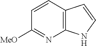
C12=C(C=CC([MeO])=N1)C=CN2
